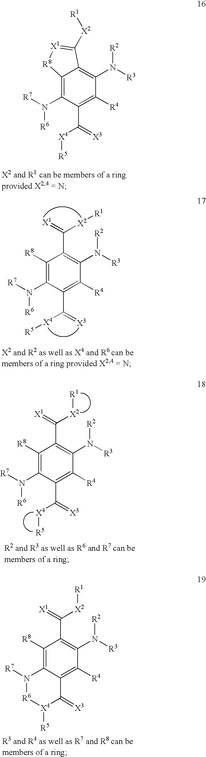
C12=C(N([R6])[R7])C(C([X4][R5])=[X3])=C([R4])C(N([R2])[R3])=C1C([X2][R1])=[X1][R8]2.C1([R8])=C(N([R6])[R7])C(C([X4][R5])=[X3])=C([R4])C(N([R2])[R3])=C1C([X2][R1])=[X1].C1([R8])=C(N([R6])[R7])C(C([X4][R5])=[X3])=C([R4])C(N([R2])[R3])=C1C([X2][R1])=[X1].C1([R8])=C2C(=C([R4])C(N([R2])[R3])=C1C([X2][R1])=[X1])C(=[X3])[X4]([R5])[R6]N2[R7]
